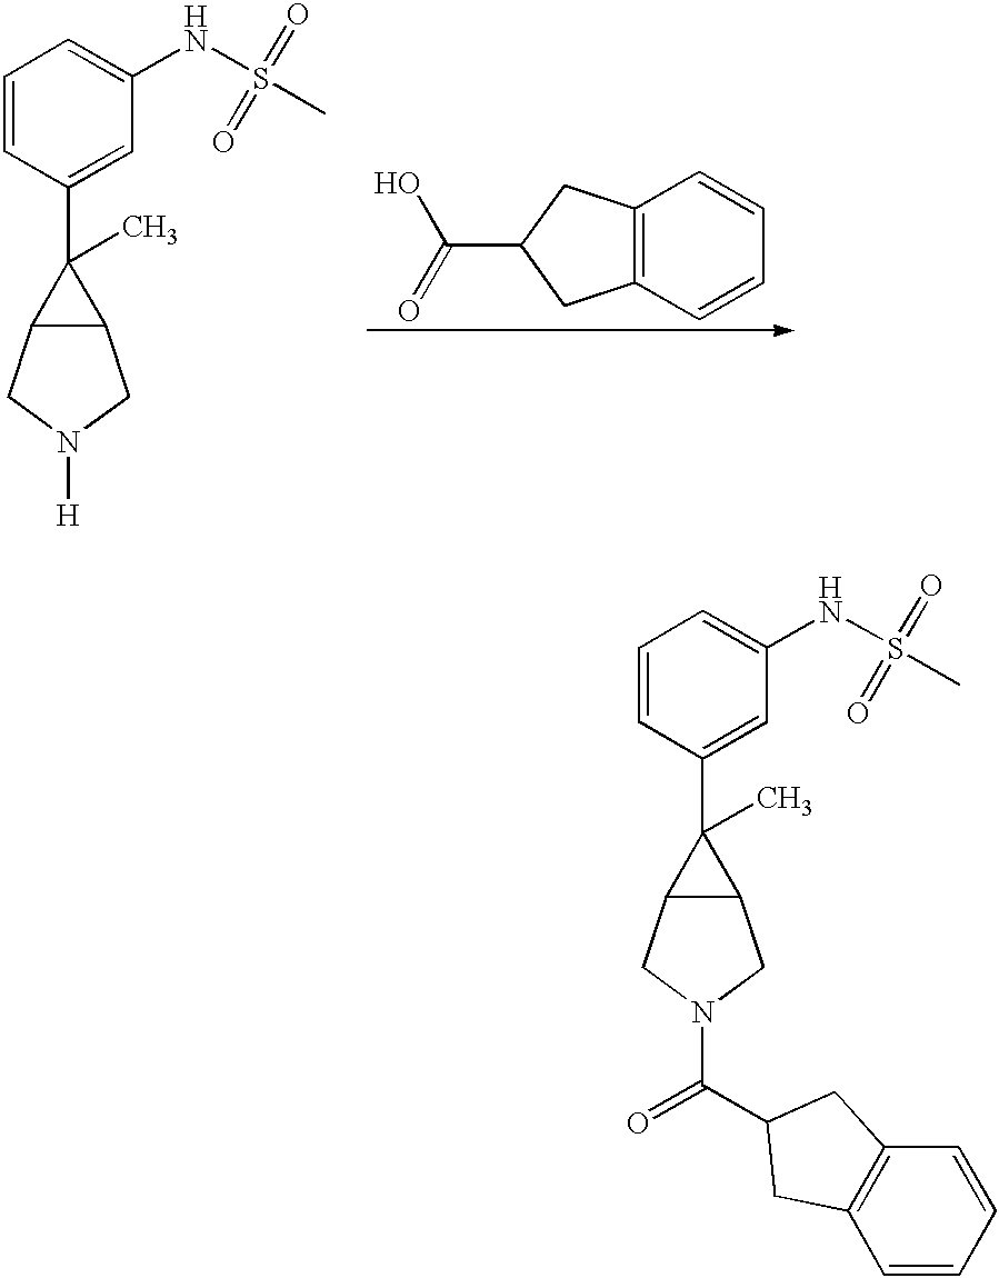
C1=CC(C2(C)C3C2CN(C(=O)C2CC4=C(C=CC=C4)C2)C3)=CC(NS(=O)(C)=O)=C1.C1=CC(C2(C)C3C2CN([H])C3)=CC(NS(=O)(C)=O)=C1.C12=C(C=CC=C1)CC(C(O)=O)C2
